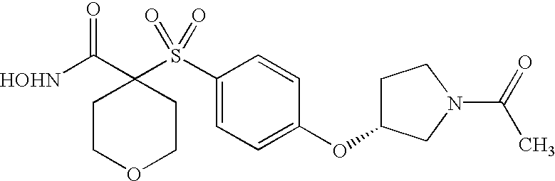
[HOHN]C(C1(S(C2=CC=C(OC3CCN(C(=O)C)C3)C=C2)(=O)=O)CCOCC1)=O
